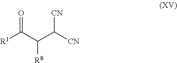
[R1]C(C(C([CN])[CN])[R8])=O
